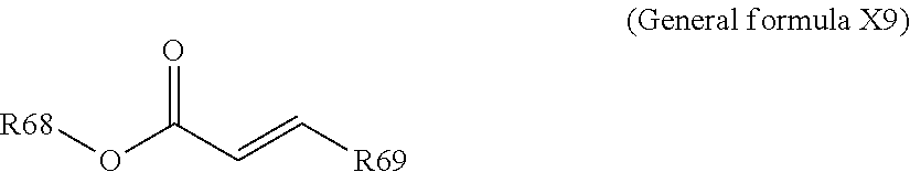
[R68]OC(C=C[R69])=O
